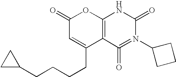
C1(=O)C=C(CCCCC2CC2)C2=C(O1)NC(=O)N(C1CCC1)=C2=O
